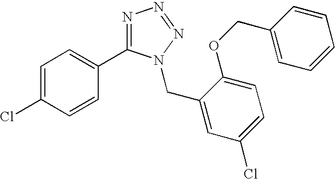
C1=C(Cl)C=CC(C2=NN=NN2CC2=CC(Cl)=CC=C2OCC2=CC=CC=C2)=C1
